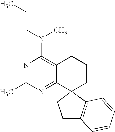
C(N(C)C1=C2C(=NC(C)=N1)C1(CCC2)C2=C(CC1)C=CC=C2)CC
